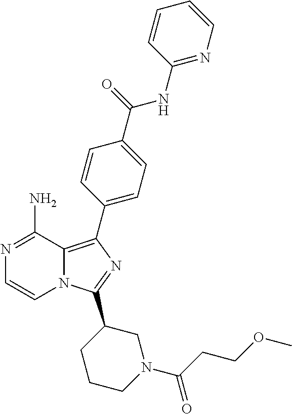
N1=C(N)C2=C(C3=CC=C(C(=O)NC4=NC=CC=C4)C=C3)N=C(C3CCCN(C(CCOC)=O)C3)N2C=C1
